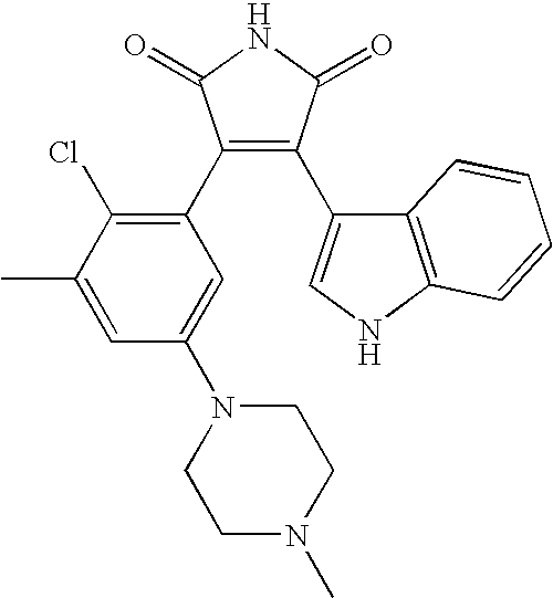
C1(C2=C(Cl)C(C)=CC(N3CCN(C)CC3)=C2)=C(C2=CNC3=C2C=CC=C3)C(=O)NC1=O
